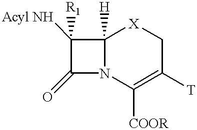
C12([H])N(C([COOR])=C([T])C[X]1)C(=O)C2([Acyl NH])[R1]
